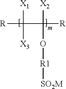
[R]C([X1])([X3])C([X2])(O[R1][SO2M])[R]
